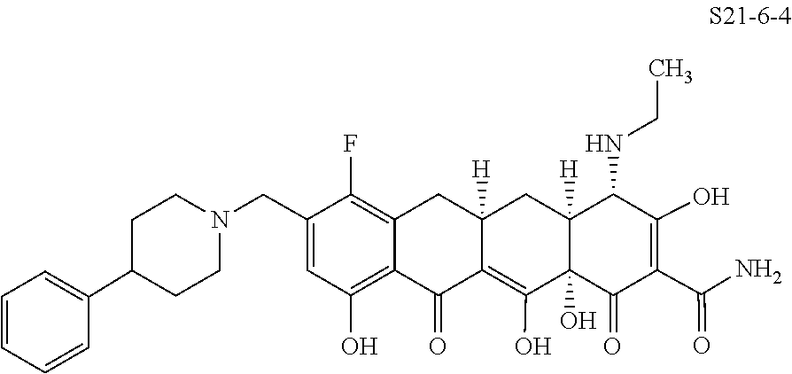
C1=C(C2CCN(CC3=CC(O)=C4C(=C3F)CC3([H])CC5([H])C(NCC)C(O)=C(C(=O)N)C(=O)C5(O)C(O)=C3C4=O)CC2)C=CC=C1
